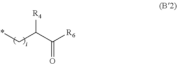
[R4]C(C([R6])=O)C*
